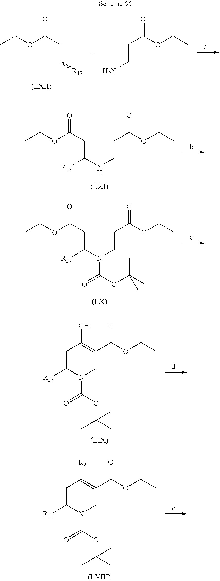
CCOC(C=C[R17])=O.NCCC(=O)OCC.CCOC(CC(NCCC(OCC)=O)[R17])=O.CCOC(CC(N(CCC(OCC)=O)C(=O)OC(C)(C)C)[R17])=O.C1C([R17])N(C(=O)OC(C)(C)C)CC(C(OCC)=O)=C1O.C1C([R17])N(C(=O)OC(C)(C)C)CC(C(OCC)=O)=C1[R2]
